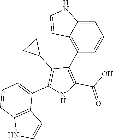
C1=C2C(=C(C3=C(C(O)=O)NC(C4=CC=CC5=C4C=CN5)=C3C3CC3)C=C1)C=CN2
